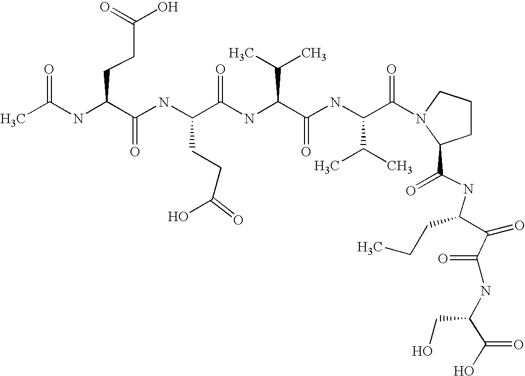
CC(NC(C(NC(C(NC(C(C)C)C(=O)NC(C(C)C)C(=O)N1CCCC1C(=O)NC(C(=O)C(NC(C(O)=O)CO)=O)CCC)=O)CCC(O)=O)=O)CCC(O)=O)=O
